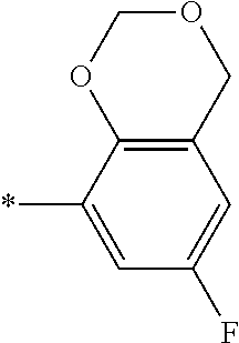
C12=C(C(*)=CC(F)=C1)OCOC2
